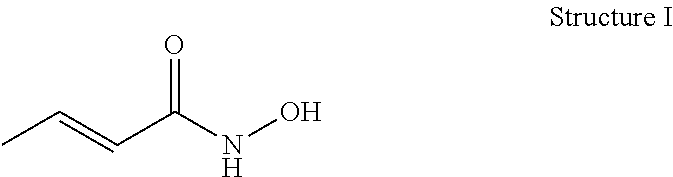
CC=CC(NO)=O
